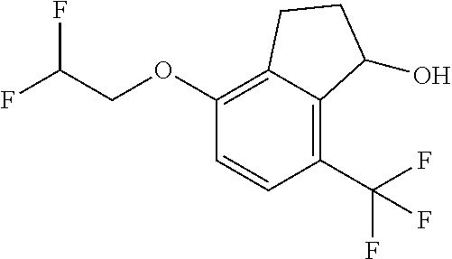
C1(OCC(F)F)=C2C(=C(C(F)(F)F)C=C1)C(O)CC2
